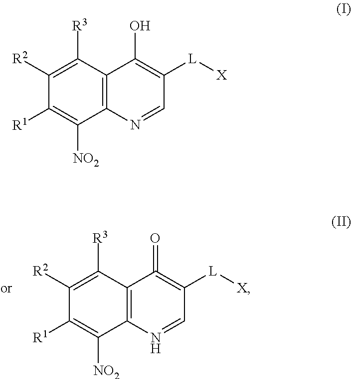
C12=C(N=CC([L][X])=C1=O)C([NO2])=C([R1])C([R2])=C2[R3].C12=C(N=CC([L][X])=C1O)C([NO2])=C([R1])C([R2])=C2[R3]
